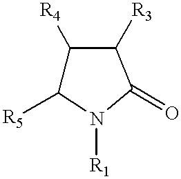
C1([R4])C([R5])N([R1])C(=O)C1[R3]
